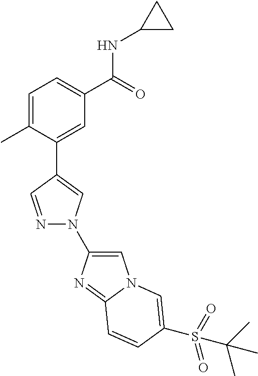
C1=C(C)C(C2=CN(C3=CN4C(=N3)C=CC(S(C(C)(C)C)(=O)=O)=C4)N=C2)=CC(C(=O)NC2CC2)=C1
